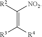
[R2]C([NO2])=C([R4])[R3]
